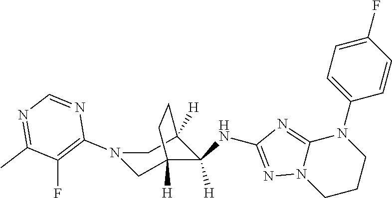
N1(C2=C(F)C(C)=NC=N2)CC2([H])C(NC3=NN4C(=N3)N(C3=CC=C(F)C=C3)CCC4)([H])C([H])(C1)CC2
